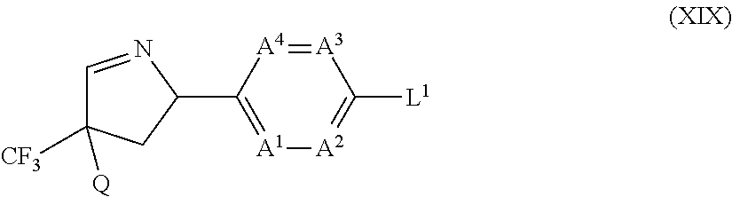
[A3]1=[A4]C(C2N=CC([CF3])([Q])C2)=[A1][A2]=C1[L1]
